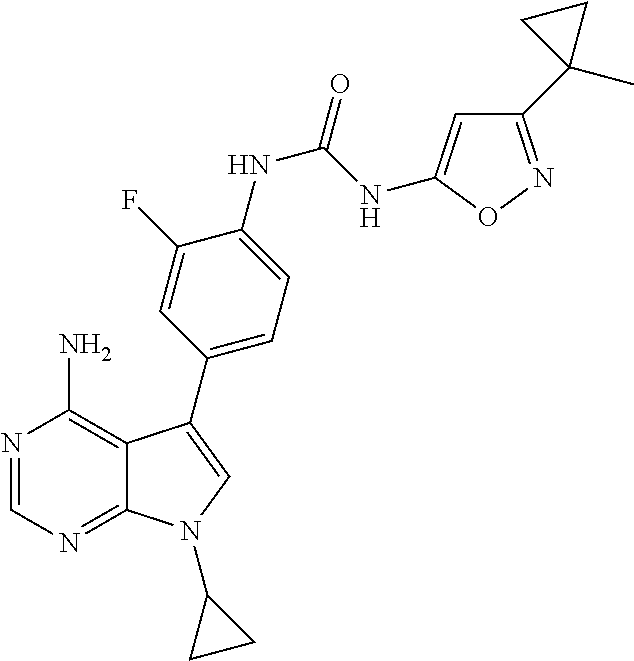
N1=CN=C2C(=C1N)C(C1=CC=C(NC(NC3=CC(C4(C)CC4)=NO3)=O)C(F)=C1)=CN2C1CC1
